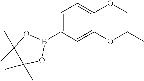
C1=C(B2OC(C)(C)C(C)(C)O2)C=C(OCC)C(OC)=C1
